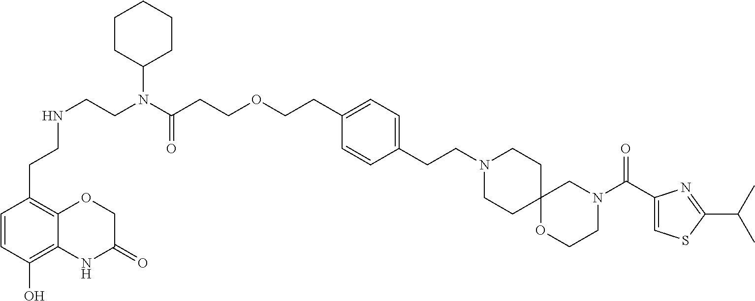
C1=CC(O)=C2C(=C1CCNCCN(C(CCOCCC1=CC=C(CCN3CCC4(CC3)OCCN(C(C3=CSC(C(C)C)=N3)=O)C4)C=C1)=O)C1CCCCC1)OCC(=O)N2
